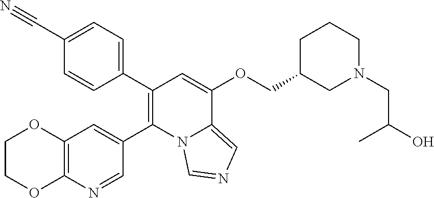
C12=C(N=CC(C3=C(C4=CC=C(C#N)C=C4)C=C(OCC4CN(CC(O)C)CCC4)C4=CN=CN34)=C1)OCCO2
